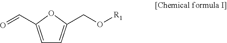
C1=C(C=O)OC(CO[R1])=C1
